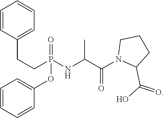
C1=CC=CC(OP(CCC2=CC=CC=C2)(NC(C(N2C(C(O)=O)CCC2)=O)C)=O)=C1
